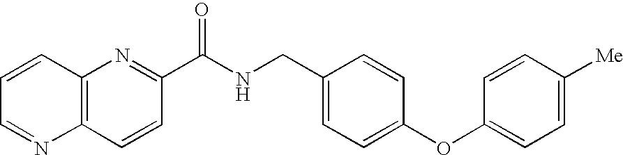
C12=C(N=C(C(NCC3=CC=C(OC4=CC=C([Me])C=C4)C=C3)=O)C=C1)C=CC=N2
